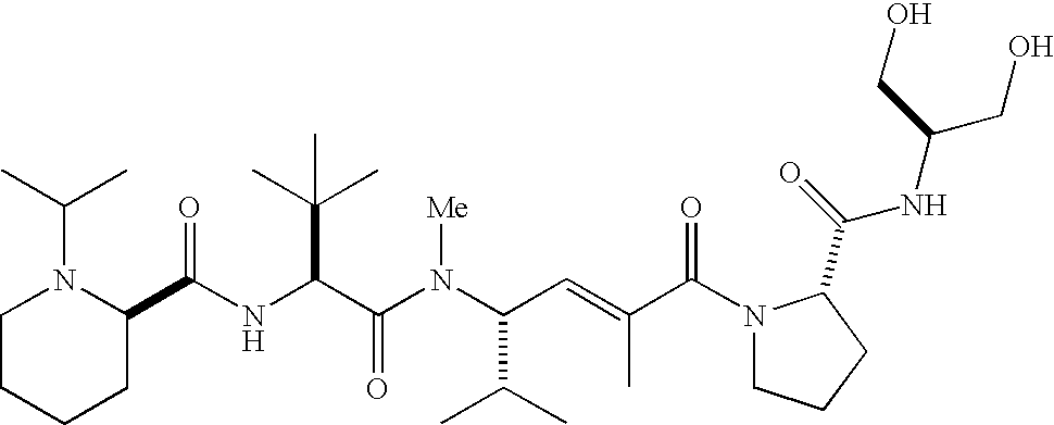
N(C(C(N(C(C(C)C)C=C(C)C(N1CCCC1C(=O)NC(CO)CO)=O)[Me])=O)C(C)(C)C)C(C1N(C(C)C)CCCC1)=O
